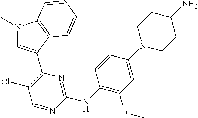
N1(C)C=C(C2=C(Cl)C=NC(NC3=C(OC)C=C(N4CCC(N)CC4)C=C3)=N2)C2=C1C=CC=C2
